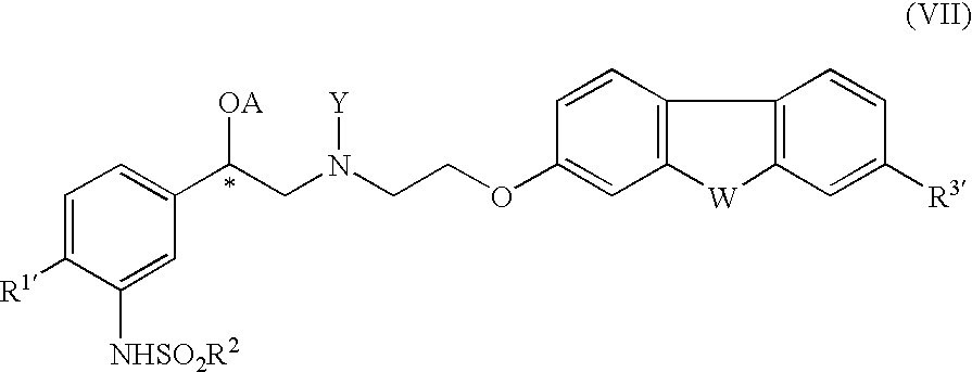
C1(OCCN([Y])CC(C2=CC=C([R1])C([NHSO2R2])=C2)[OA])=CC2=C(C=C1)C1=C(C=C([R3])C=C1)[W]2
